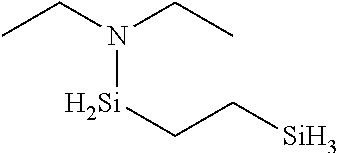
N([Si]CC[Si])(CC)CC
